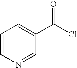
N1=CC(C(Cl)=O)=CC=C1
